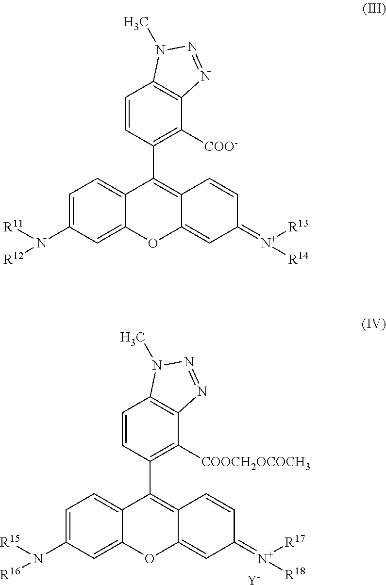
C1=CC(C2=C3C(=CC(=[N+]([R17])[R18])C=C3)OC3=CC(N([R15])[R16])=CC=C23)=C([COOCH2OCOCH3])C2=C1N(C)N=N2.[Y].C1=CC(C2=C3C(=CC(=[N+]([R13])[R14])C=C3)OC3=CC(N([R11])[R12])=CC=C23)=C([COO-])C2=C1N(C)N=N2
